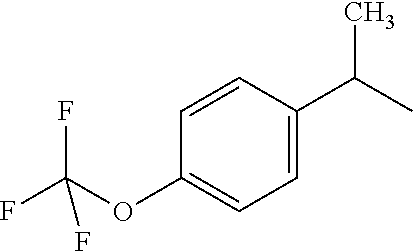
C1=CC(C(C)C)=CC=C1OC(F)(F)F
